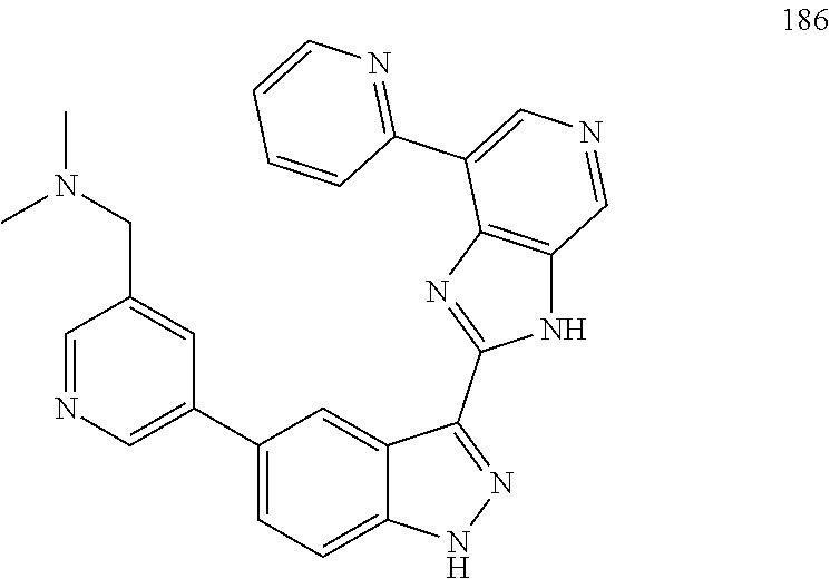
C12=CC(C3=CN=CC(CN(C)C)=C3)=CC=C1NN=C2C1=NC2=C(N1)C=NC=C2C1=NC=CC=C1
